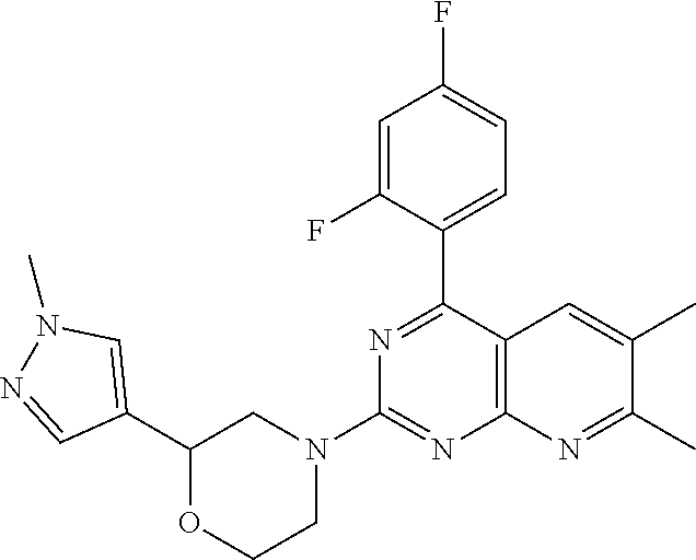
C1(C2=NC(N3CCOC(C4=CN(C)N=C4)C3)=NC3=C2C=C(C)C(C)=N3)=CC=C(F)C=C1F
